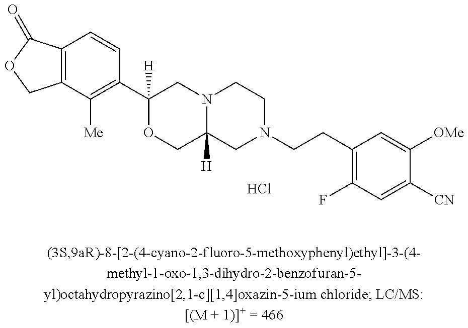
C12=C(C=CC(C3([H])OCC4([H])N(C3)CCN(CCC3=C(F)C=C([CN])C([OMe])=C3)C4)=C1[Me])C(=O)OC2.Cl
